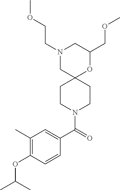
N1(CCOC)CC2(OC(COC)C1)CCN(C(C1=CC(C)=C(OC(C)C)C=C1)=O)CC2
